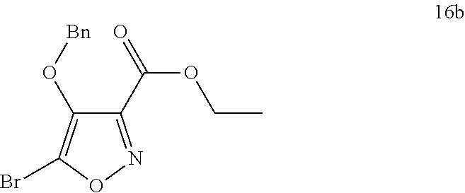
C1(C(=O)OCC)=NOC(Br)=C1O[Bn]
